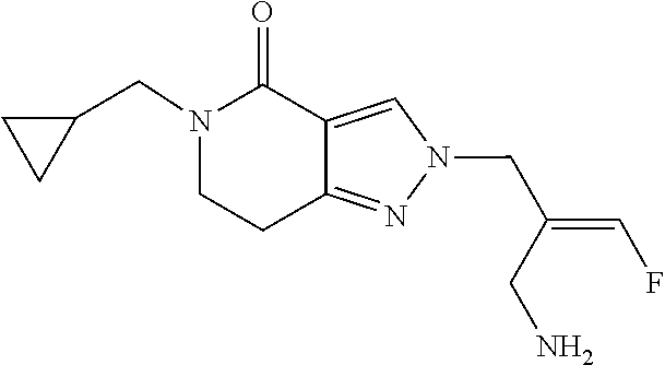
N1(CC(CN)=CF)N=C2CCN(CC3CC3)C(=O)C2=C1
